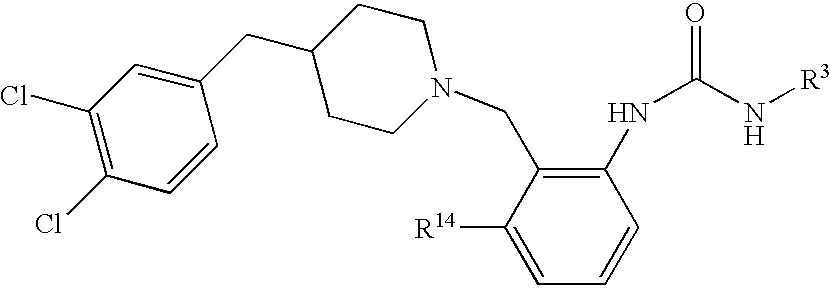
C1([R14])=CC=CC(NC(=O)N[R3])=C1CN1CCC(CC2=CC(Cl)=C(Cl)C=C2)CC1
